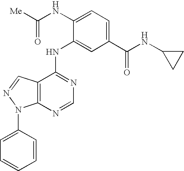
C12=C(C(NC3=CC(C(NC4CC4)=O)=CC=C3NC([Me])=O)=NC=N1)C=NN2C1=CC=CC=C1
